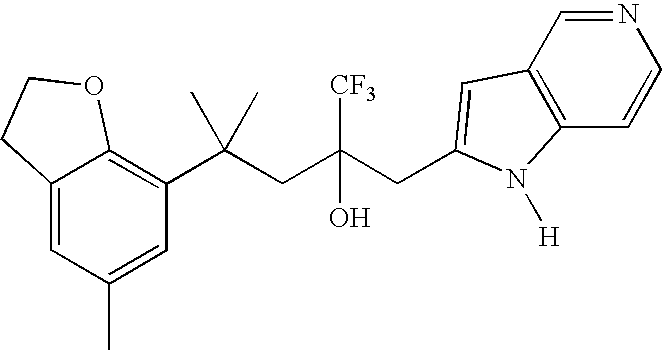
C12=CC(C)=CC(C(CC(CC3=CC4=C(C=CN=C4)N3[H])([CF3])O)(C)C)=C1OCC2
